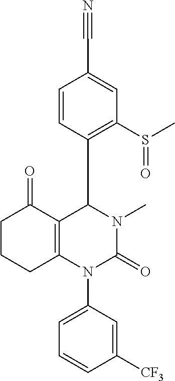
C1=CC(C2C3=C(N(C4=CC=CC([CF3])=C4)C(=O)N2C)CCCC3=O)=C(S(C)=O)C=C1C#N
